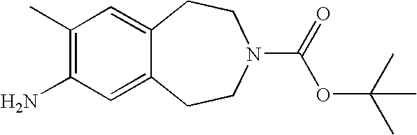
C1(C)=C(N)C=C2C(=C1)CCN(C(=O)OC(C)(C)C)CC2
